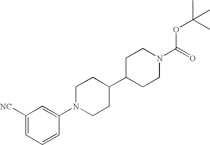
C1([NC])=CC=CC(N2CCC(C3CCN(C(=O)OC(C)(C)C)CC3)CC2)=C1
